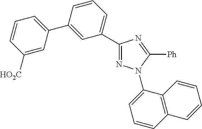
C1([HO2C])=CC(C2=CC(C3=NN(C4=CC=CC5=C4C=CC=C5)C([Ph])=N3)=CC=C2)=CC=C1
